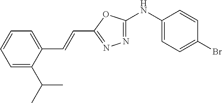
C1(NC2=NN=C(C=CC3=CC=CC=C3C(C)C)O2)=CC=C(Br)C=C1
